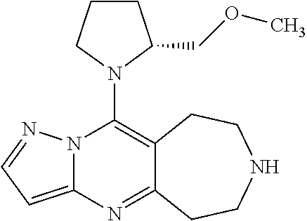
N12C(=CC=N1)N=C1C(=C2N2C(COC)CCC2)CCNCC1
